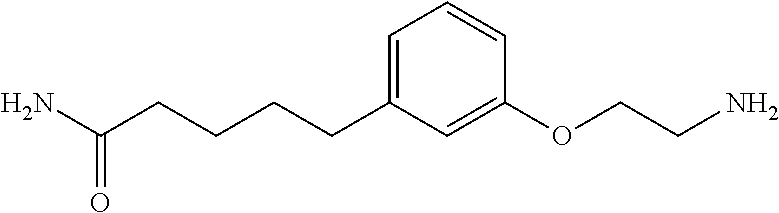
C1=C(CCCCC(N)=O)C=C(OCCN)C=C1
